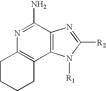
C12=C(C(N)=NC3=C1CCCC3)N=C([R2])N2[R1]
